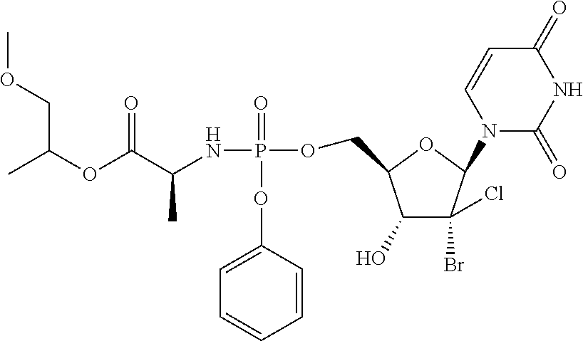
C1=CC(OP(NC(C(OC(C)COC)=O)C)(=O)OCC2C(O)C(Br)(Cl)C(N3C(=O)NC(=O)C=C3)O2)=CC=C1
